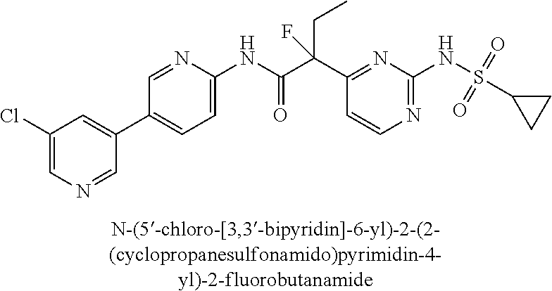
C1(NC(=O)C(C2=NC(NS(C3CC3)(=O)=O)=NC=C2)(CC)F)=CC=C(C2=CC(Cl)=CN=C2)C=N1
